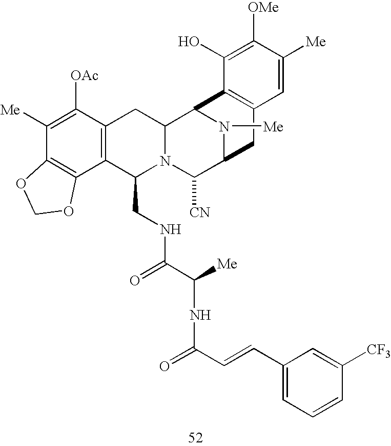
C1([Me])=C([OAc])C2=C(C3=C1OCO3)C(CNC(C([Me])NC(=O)C=CC1=CC=CC([CF3])=C1)=O)N1C(C2)C2N([Me])C(C1[CN])CC1=C2C(O)=C([OMe])C([Me])=C1
